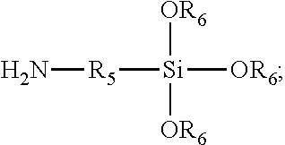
[R5]([Si]([OR6])([OR6])[OR6])N
